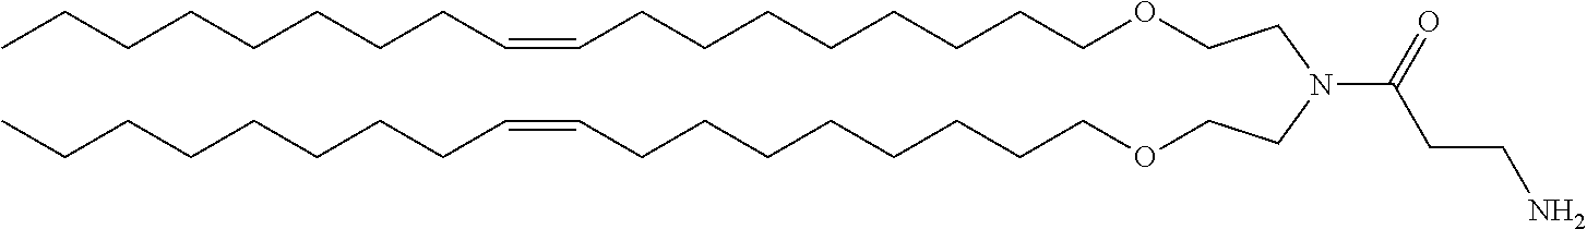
O(CCCCCCCCC=CCCCCCCCC)CCN(CCOCCCCCCCCC=CCCCCCCCC)C(CCN)=O
